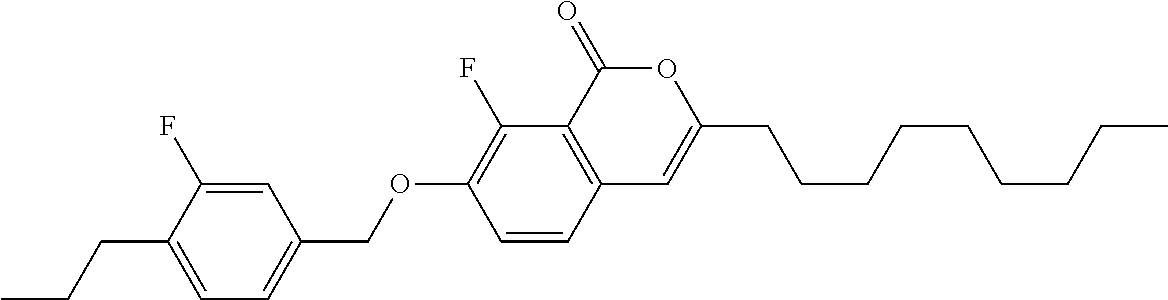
C12=C(C(=O)OC(CCCCCCCCC)=C1)C(F)=C(OCC1=CC=C(CCC)C(F)=C1)C=C2
